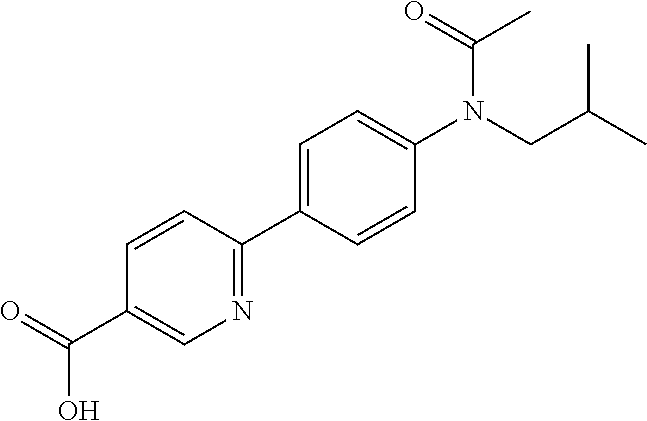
C1=CC(C2=CC=C(N(CC(C)C)C(=O)C)C=C2)=NC=C1C(=O)O
